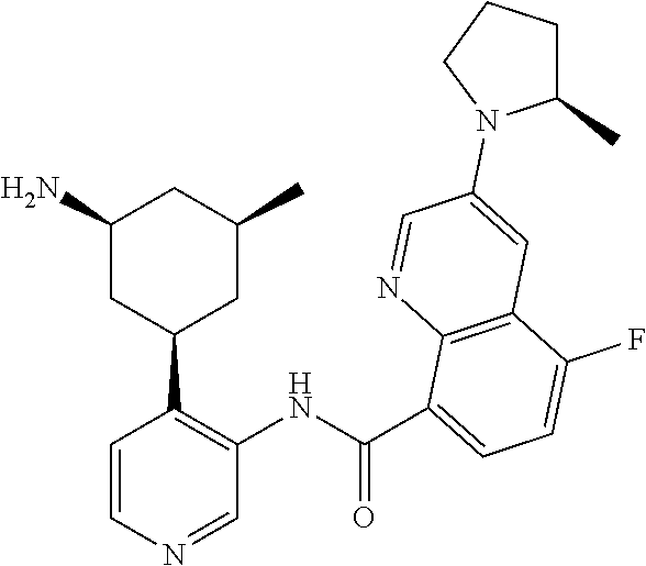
C1=CN=CC(NC(C2=CC=C(F)C3=C2N=CC(N2C(C)CCC2)=C3)=O)=C1C1CC(C)CC(N)C1
